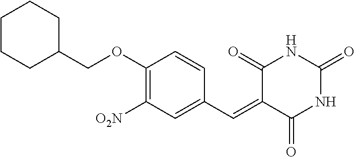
C1(COC2=C([O2N])C=C(C=C3C(=O)NC(=O)NC3=O)C=C2)CCCCC1
